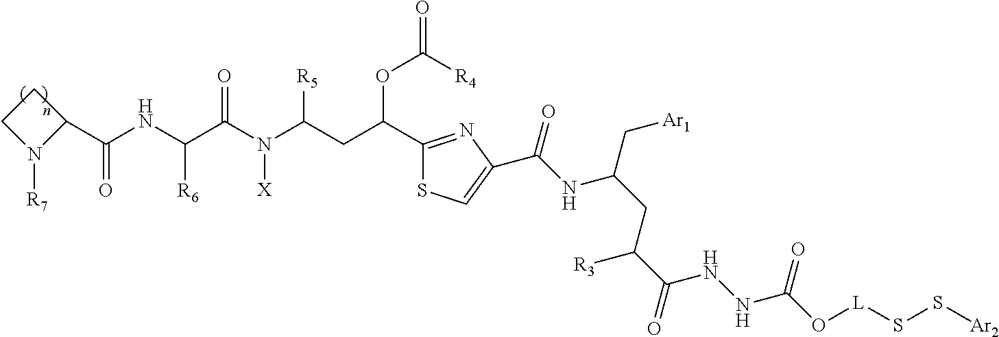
C1(C(NC(C(N(C(CC(C2=NC(C(=O)NC(C[Ar1])CC([R3])C(NNC(=O)O[L]SS[Ar2])=O)=CS2)OC(=O)[R4])[R5])[X])=O)[R6])=O)CCN1[R7]
